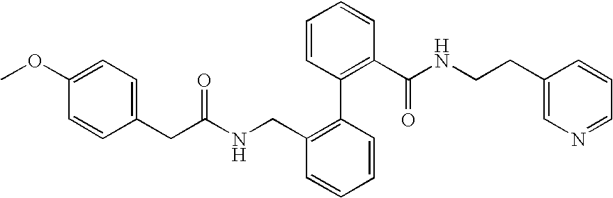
COC1=CC=C(CC(NCC2=C(C3=C(C(NCCC4=CN=CC=C4)=O)C=CC=C3)C=CC=C2)=O)C=C1
